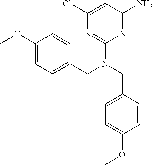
C1(OC)=CC=C(CN(CC2=CC=C(OC)C=C2)C2=NC(Cl)=CC(N)=N2)C=C1
